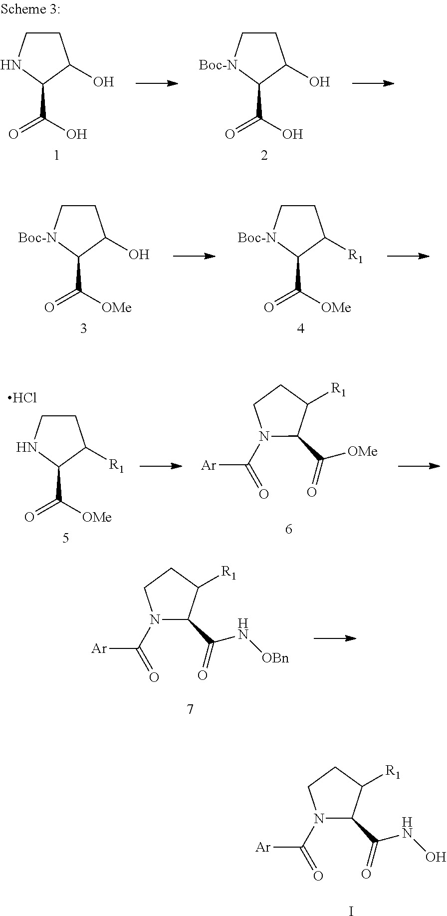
C1CNC(C(=O)O)C1O.C1C[Boc-N]C(C(=O)O)C1O.C1C[Boc-N]C(C(=O)[OMe])C1O.C1C[Boc-N]C(C(=O)[OMe])C1[R1].C1CNC(C(=O)[OMe])C1[R1].Cl.C1(C(=O)[OMe])C([R1])CCN1C(=O)[Ar].C1(C(=O)N[OBn])C([R1])CCN1C(=O)[Ar].C1(C(=O)NO)C([R1])CCN1C(=O)[Ar].I
